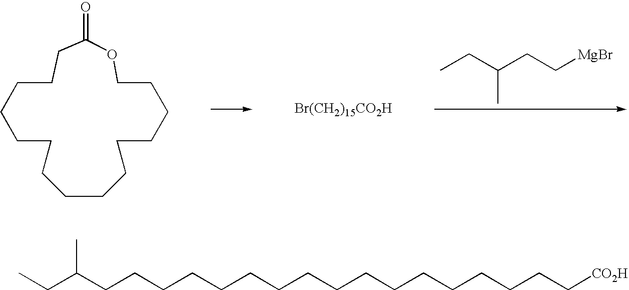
C(CC(CC)C)[MgBr].C1CC(=O)OCCCCCCCCCCCCC1.[Br(CH2)15CO2H].C(CCCCCCCCCCCCCC[CO2H])CCC(CC)C
